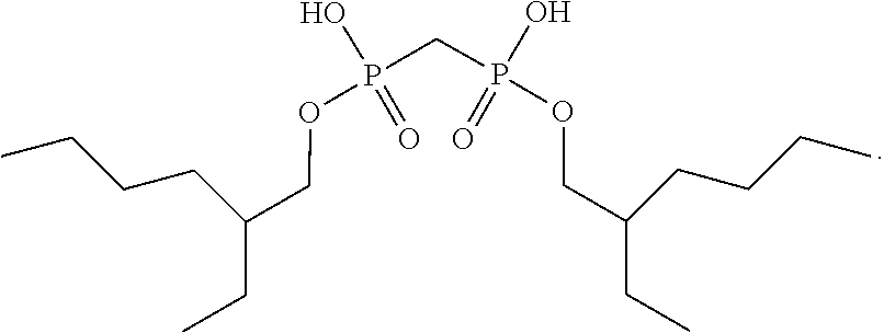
C(CC)(CCCC)COP(=O)(O)CP(=O)(OCC(CC)CCCC)O
